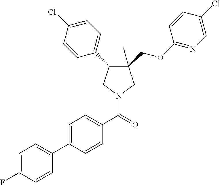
C1(COC2=NC=C(Cl)C=C2)(C)C(C2=CC=C(Cl)C=C2)CN(C(C2=CC=C(C3=CC=C(F)C=C3)C=C2)=O)C1
